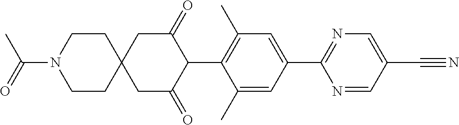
C1(C)=CC(C2=NC=C(C#N)C=N2)=CC(C)=C1C1C(=O)CC2(CC1=O)CCN(C(C)=O)CC2
